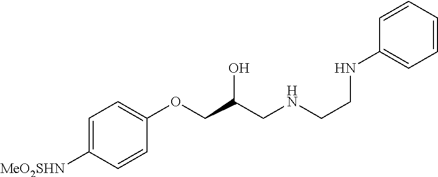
C1=C([MeO2SHN])C=CC(OCC(CNCCNC2=CC=CC=C2)O)=C1
